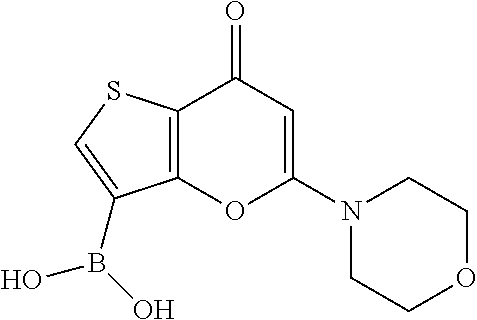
C12=C(C(=O)C=C(N3CCOCC3)O1)SC=C2B(O)O
